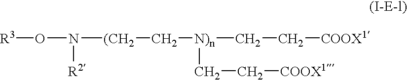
[R3]ON([R2])[(CH2]C[N)n](CC[COOX1])CC[COOX1]
